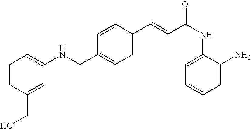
N(CC1=CC=C(C=CC(NC2=CC=CC=C2N)=O)C=C1)C1=CC=CC(CO)=C1
